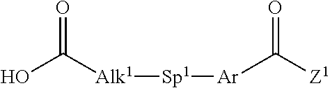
OC([Alk1][Sp1][Ar]C([Z1])=O)=O
